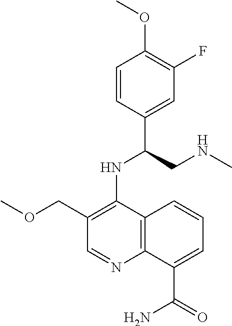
C1=CC(C(CNC)NC2=C(COC)C=NC3=C2C=CC=C3C(=O)N)=CC(F)=C1OC
